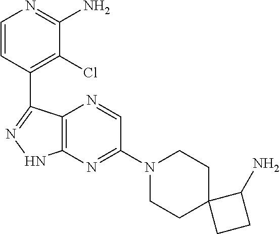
C12=C(N=C(N3CCC4(CC3)CCC4N)C=N1)NN=C2C1=C(Cl)C(N)=NC=C1
